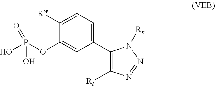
C1=C([Rw])C(OP(O)(O)=O)=CC(C2=C([Rl])N=NN2[Rk])=C1
